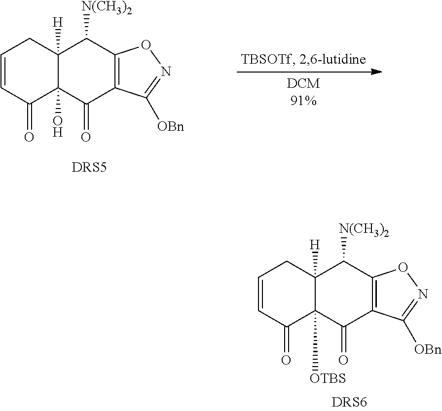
C1=CC(=O)C2(O)C([H])(C1)C([N(CH3)2])C1=C(C2=O)C([OBn])=NO1.C1=CC(=O)C2([OTBS])C([H])(C1)C([N(CH3)2])C1=C(C2=O)C([OBn])=NO1
